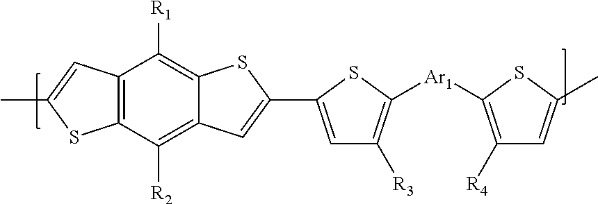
C12=C(C([R2])=C3C(=C1[R1])SC(C1=CC([R3])=C([Ar1]C4=C([R4])C=C(C)S4)S1)=C3)SC(C)=C2
